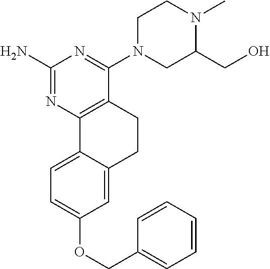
C1(N)=NC2=C(C(N3CC(CO)N(C)CC3)=N1)CCC1=CC(OCC3=CC=CC=C3)=CC=C21
